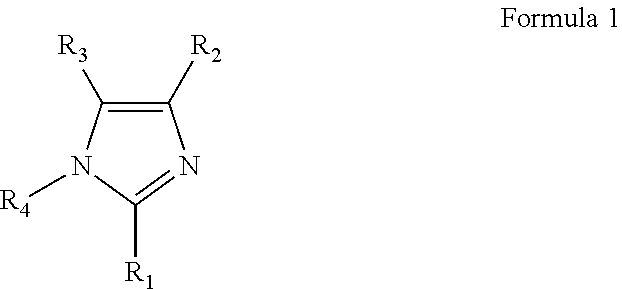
C1([R2])=C([R3])N([R4])C([R1])=N1
